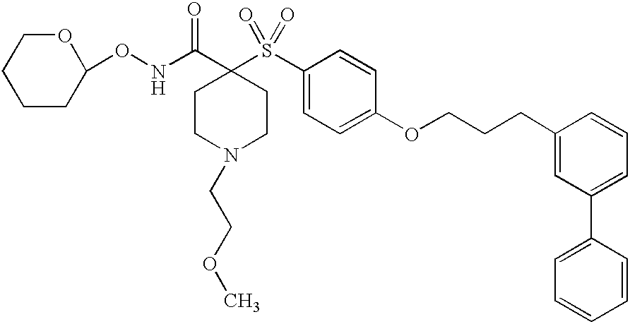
C1(S(C2(C(NOC3OCCCC3)=O)CCN(CCOC)CC2)(=O)=O)=CC=C(OCCCC2=CC(C3=CC=CC=C3)=CC=C2)C=C1
